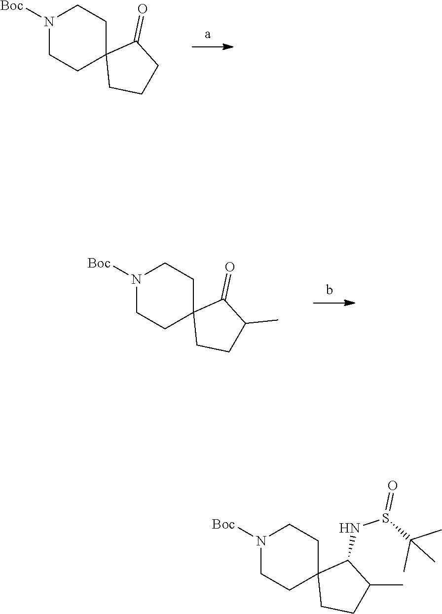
C1N([Boc])CCC2(C1)C(=O)CCC2.C1N([Boc])CCC2(C1)C(=O)C(C)CC2.C1N([Boc])CCC2(C1)C(NS(C(C)(C)C)=O)C(C)CC2
